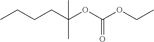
C(C(OC(OCC)=O)(C)C)CCC
